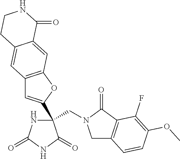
C(C1(C2=CC3=C(O2)C=C2C(=C3)CCNC2=O)NC(=O)NC1=O)N1CC2=C(C1=O)C(F)=C(OC)C=C2
